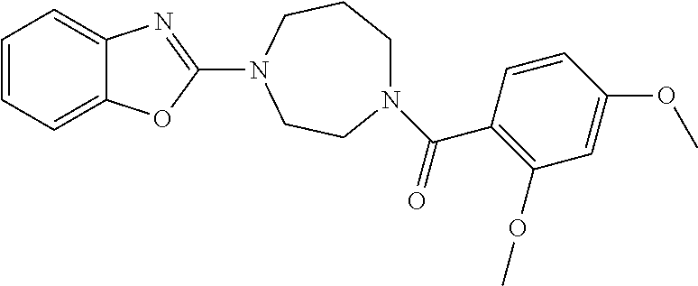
C1=CC=C2C(=C1)N=C(N1CCN(C(C3=C(OC)C=C(OC)C=C3)=O)CCC1)O2
